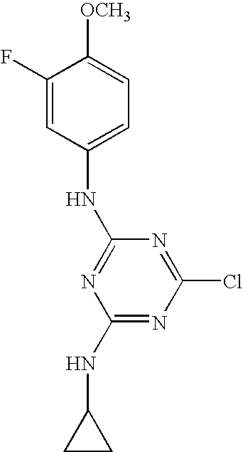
C1(NC2CC2)=NC(Cl)=NC(NC2=CC=C([OCH3])C(F)=C2)=N1
